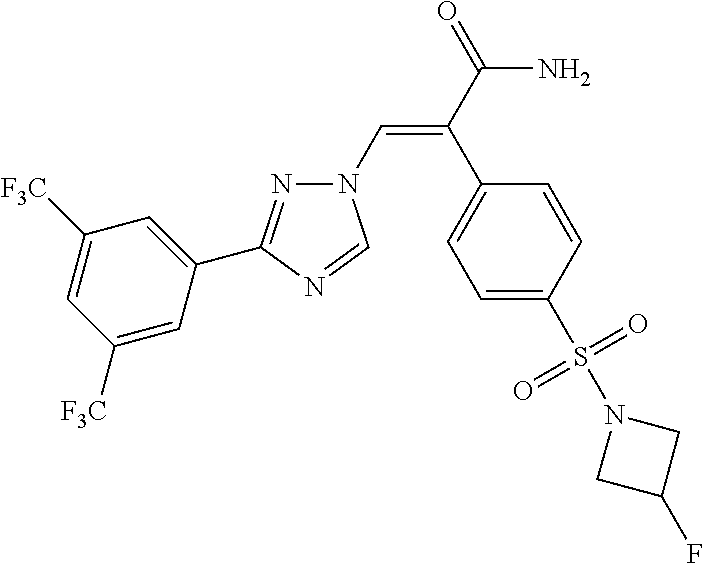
N1(C=C(C(=O)N)C2=CC=C(S(N3CC(F)C3)(=O)=O)C=C2)N=C(C2=CC([F3C])=CC([F3C])=C2)N=C1
